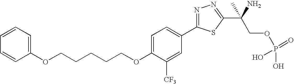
C(CCCCOC1=CC=C(C2=NN=C(C(COP(O)(=O)O)(N)C)S2)C=C1[CF3])OC1=CC=CC=C1
